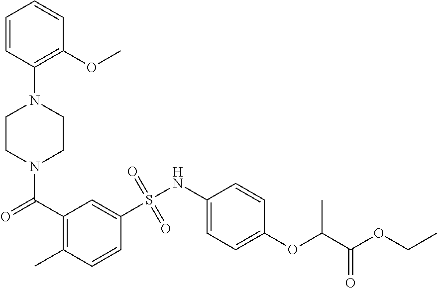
N1(C(C2=C(C)C=CC(S(NC3=CC=C(OC(C(OCC)=O)C)C=C3)(=O)=O)=C2)=O)CCN(C2=C(OC)C=CC=C2)CC1
